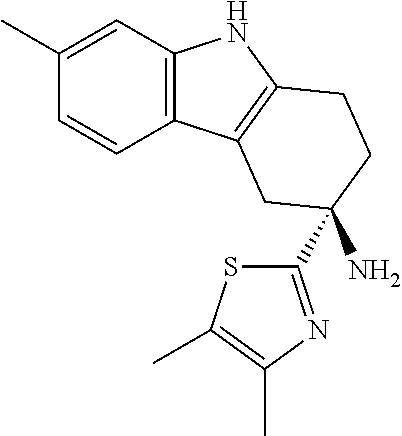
C1=C(C)C=CC2=C1NC1=C2CC(C2=NC(C)=C(C)S2)(N)CC1
